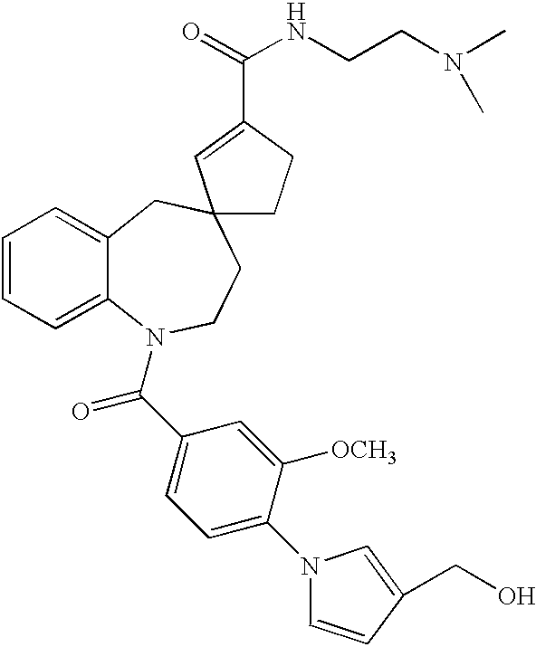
C1=CC=C2C(=C1)CC1(CCN2C(C2=CC=C(N3C=CC(CO)=C3)C([OCH3])=C2)=O)CCC(C(=O)NCCN(C)C)=C1
